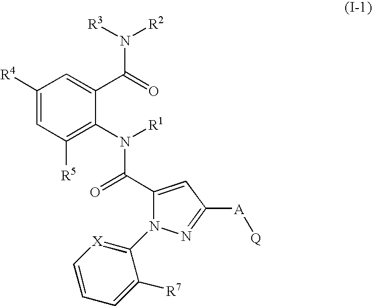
C1([R5])=C(N(C(C2=CC([A][Q])=NN2C2=[X]C=CC=C2[R7])=O)[R1])C(C(=O)N([R3])[R2])=CC([R4])=C1
